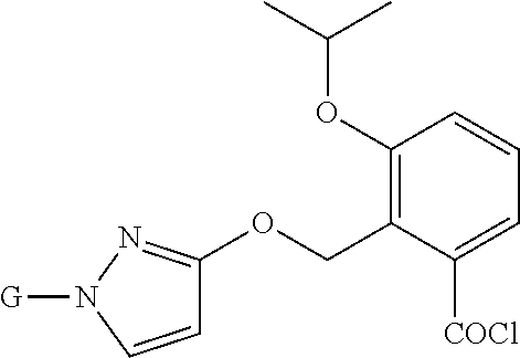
C1(OC(C)C)=C(COC2=NN([G])C=C2)C([COCl])=CC=C1
